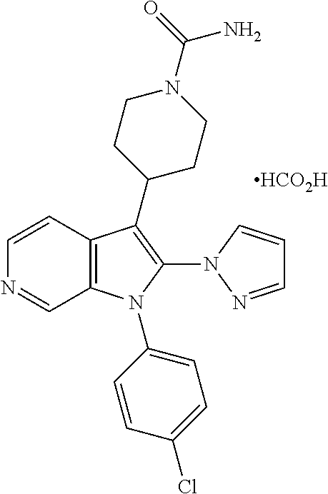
C1=CC2=C(C=N1)N(C1=CC=C(Cl)C=C1)C(N1N=CC=C1)=C2C1CCN(C(=O)N)CC1.[HCO2H]
